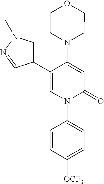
C1=C(N2CCOCC2)C(C2=CN(C)N=C2)=CN(C2=CC=C([OCF3])C=C2)C1=O
